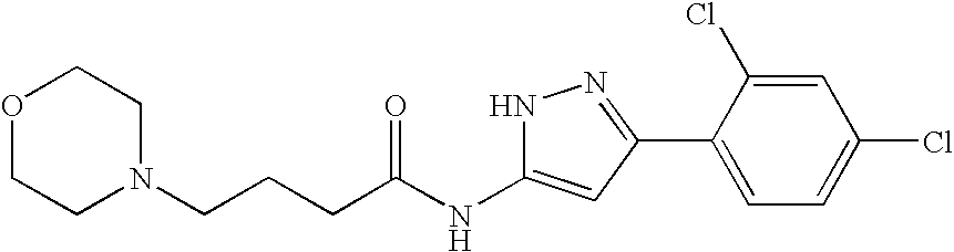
C(NC1=CC(C2=CC=C(Cl)C=C2Cl)=NN1)(=O)CCCN1CCOCC1
